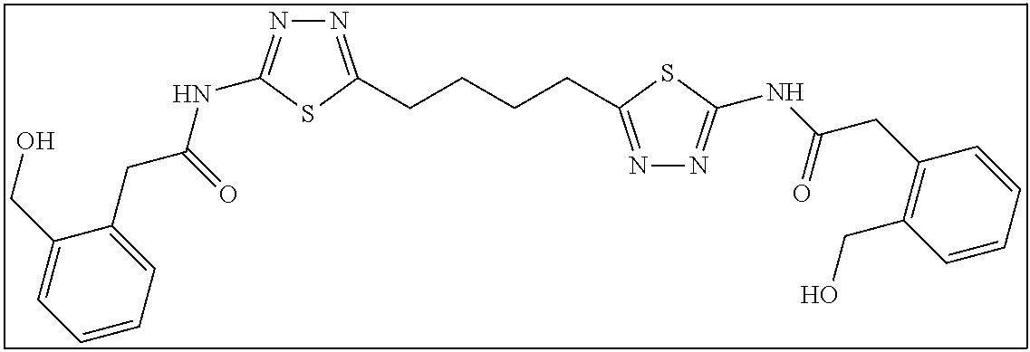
N1=C(CCCCC2=NN=C(NC(CC3=C(CO)C=CC=C3)=O)S2)SC(NC(CC2=CC=CC=C2CO)=O)=N1
